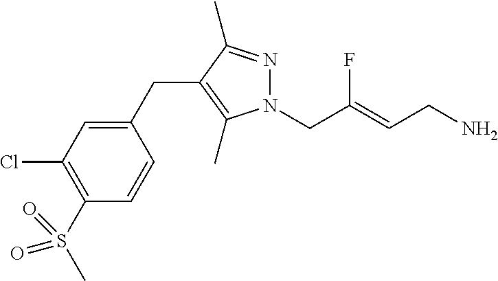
N1(CC(=CCN)F)N=C(C)C(CC2=CC(Cl)=C(S(C)(=O)=O)C=C2)=C1C
